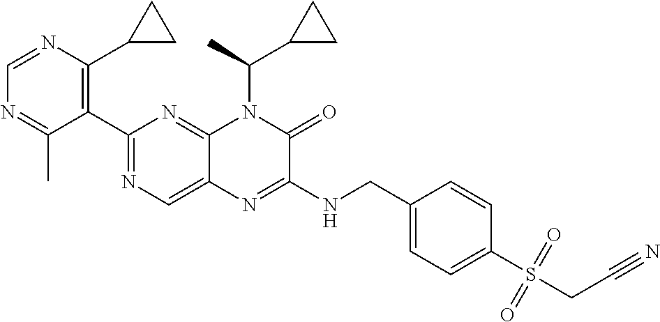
C1=NC(C2CC2)=C(C2=NC=C3C(=N2)N(C(C2CC2)C)C(=O)C(NCC2=CC=C(S(CC#N)(=O)=O)C=C2)=N3)C(C)=N1
